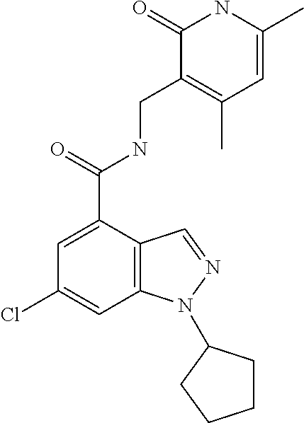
C1(Cl)=CC2=C(C(C(=O)NCC3=C(C)C=C(C)NC3=O)=C1)C=NN2C1CCCC1
